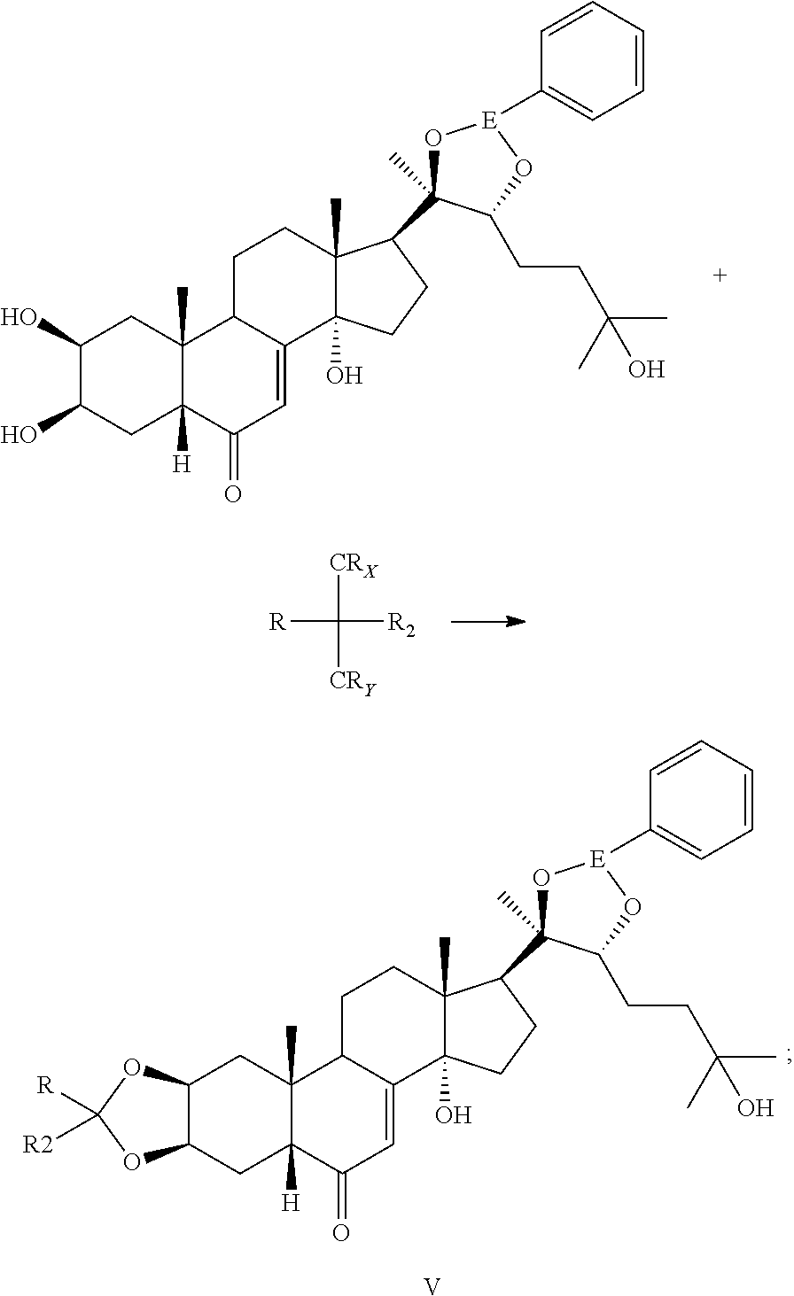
C1(O)C(O)CC2([H])C(C)(C1)C1C(=CC2=O)C2(O)C(C)(CC1)C(C1(C)O[E](C3=CC=CC=C3)OC1CCC(C)(C)O)CC2.C([CRY])([CRX])([R2])[R].C12C(CC3([H])C(C)(C1)C1C(=CC3=O)C3(O)C(C)(CC1)C(C1(C)O[E](C4=CC=CC=C4)OC1CCC(C)(C)O)CC3)OC([R])([R2])O2.[V]
